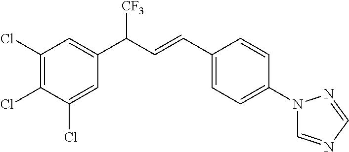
C1(Cl)=C(Cl)C(Cl)=CC(C([CF3])C=CC2=CC=C(N3C=NC=N3)C=C2)=C1
